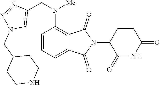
C1=CC=C2C(=C1N(CC1=CN(CC3CCNCC3)N=N1)[Me])C(=O)N(C1C(=O)NC(=O)CC1)C2=O
